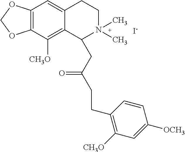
[I-].C12=C(C([CH3O])=C3C(=C1)CCN(C)(C)C3CC(CCC1=C([CH3O])C=C([OCH3])C=C1)=O)OCO2
